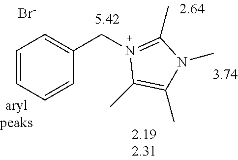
C1=CC=CC(CN2=C(C)N(C)C(C)=C2C)=C1.[Br-]
